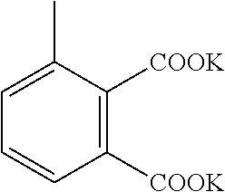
C1=CC([COOK])=C([COOK])C(C)=C1
